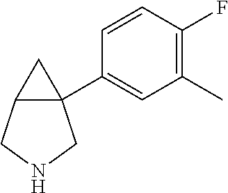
C1(C)=C(F)C=CC(C23CC2CNC3)=C1
